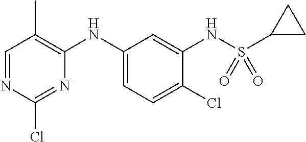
C1=NC(Cl)=NC(NC2=CC=C(Cl)C(NS(C3CC3)(=O)=O)=C2)=C1C
